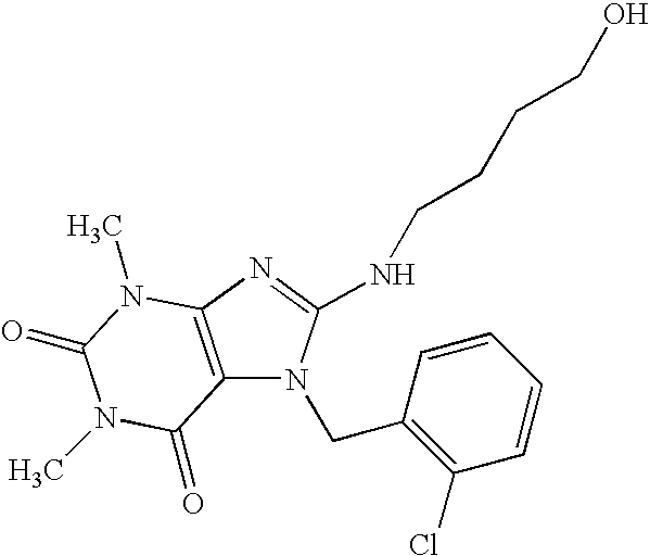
C12=C(N=C(NCCCCO)N1CC1=C(Cl)C=CC=C1)N(C)C(=O)N(C)C2=O
